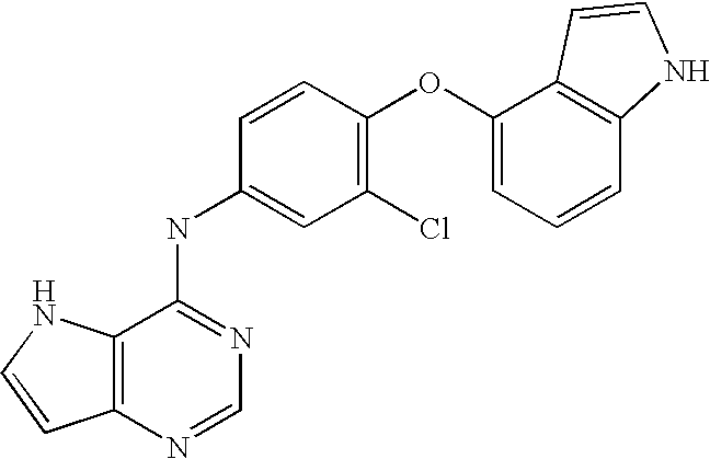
C1(NC2=NC=NC3=C2NC=C3)=CC(Cl)=C(OC2=CC=CC3=C2C=CN3)C=C1
